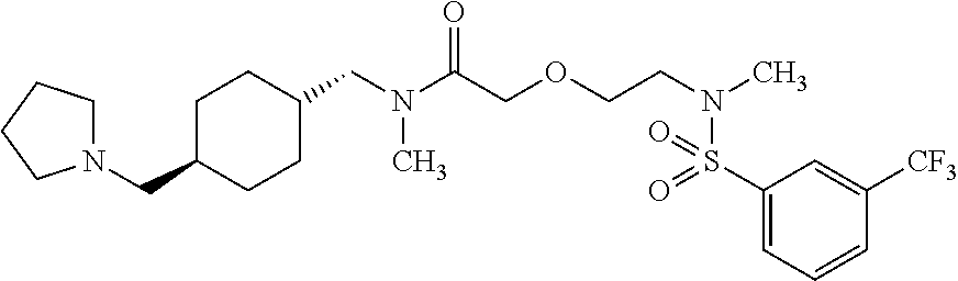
C1(CN(C(COCCN(C)S(C2=CC=CC([CF3])=C2)(=O)=O)=O)C)CCC(CN2CCCC2)CC1
